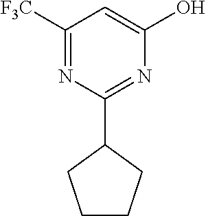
C1CCC(C2=NC(O)=CC([F3C])=N2)C1
